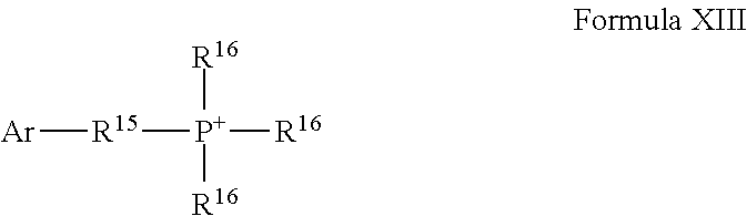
[Ar][R15][P+]([R16])([R16])[R16]
